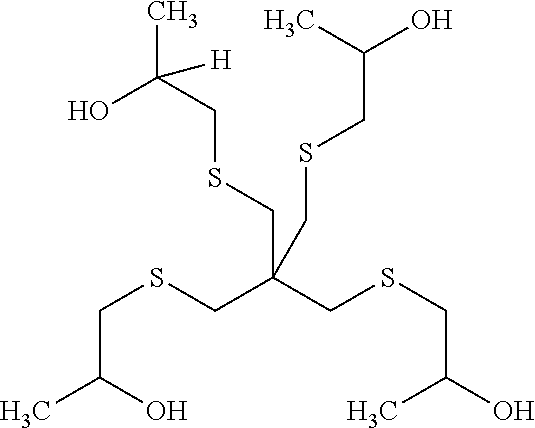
C(C(O)C)SCC(CSCC(C)O)(CSCC(C)([H])O)CSCC(O)C
